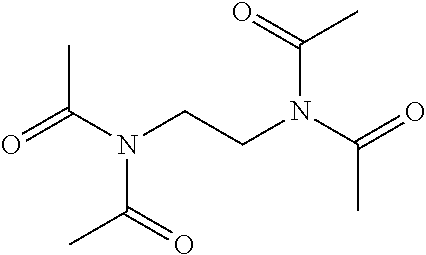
O=C(N(CCN(C(=O)C)C(=O)C)C(=O)C)C
